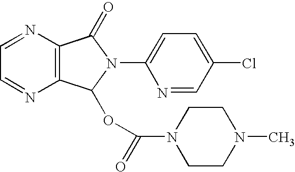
C12=C(N=CC=N1)C(=O)N(C1=CC=C(Cl)C=N1)C2OC(N1CCN(C)CC1)=O
